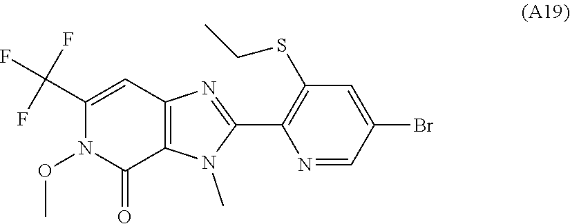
C12=C(C(=O)N(OC)C(C(F)(F)F)=C1)N(C)C(C1=C(SCC)C=C(Br)C=N1)=N2
